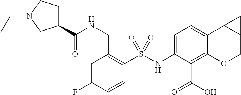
C1=C(F)C=CC(S(NC2=CC=C3C(=C2C(O)=O)OCC2C3C2)(=O)=O)=C1CNC(C1CCN(CC)C1)=O
